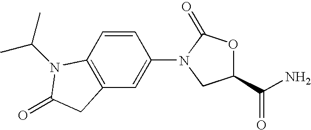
C1(C(N)=O)OC(=O)N(C2=CC3=C(C=C2)N(C(C)C)C(=O)C3)C1
